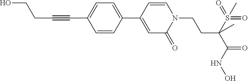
C1=CC(C2=CC=C(C#CCCO)C=C2)=CC(=O)N1CCC(S(=O)(=O)C)(C(=O)NO)C
